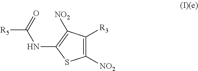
C1([NO2])=C([R3])C([NO2])=C(NC([R5])=O)S1
